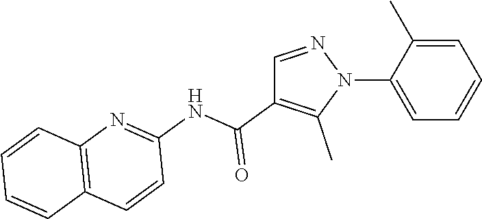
C1=C(N2N=CC(C(NC3=NC4=C(C=C3)C=CC=C4)=O)=C2C)C(C)=CC=C1
